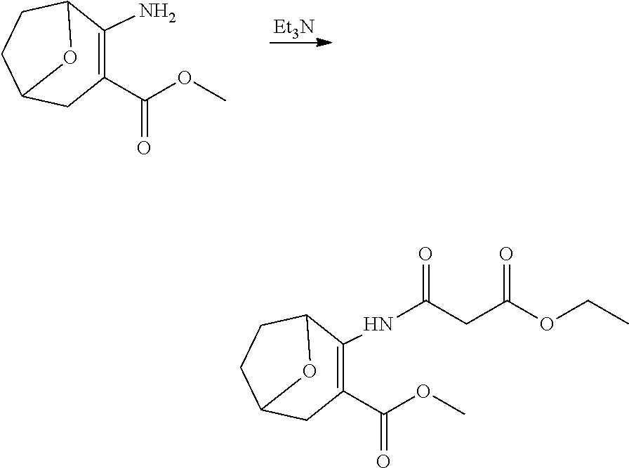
C1(C(=O)OC)=C(N)C2CCC(C1)O2.[Et3N].C1(C(=O)OC)=C(NC(CC(OCC)=O)=O)C2CCC(C1)O2
